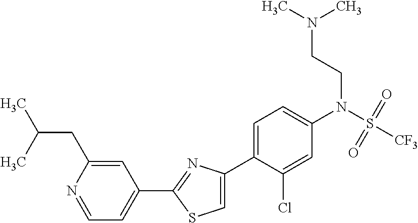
C1(C2=NC(C3=CC=C(N(S([CF3])(=O)=O)CCN(C)C)C=C3Cl)=CS2)=CC=NC(CC(C)C)=C1
